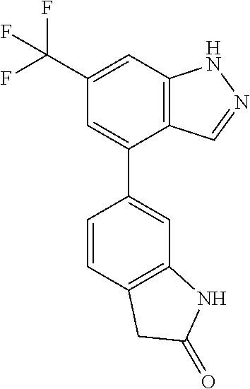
C12=C(C=C(C(F)(F)F)C=C1C1=CC3=C(C=C1)CC(=O)N3)NN=C2
